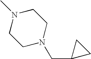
C1CN(CC2CC2)CCN1C
